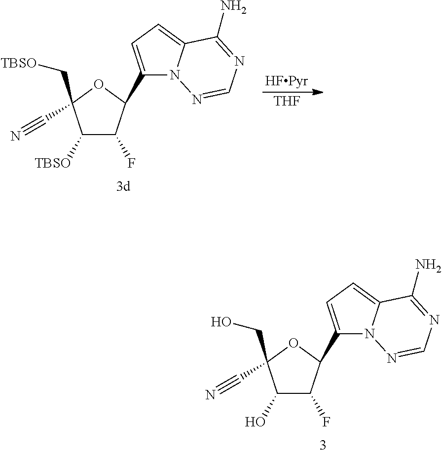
[HFPyr].[THF].C1([TBSO])C(F)C(C2=CC=C3N2N=CN=C3N)OC1(C#N)C[TBSO].C1(O)C(F)C(C2=CC=C3N2N=CN=C3N)OC1(C#N)CO
